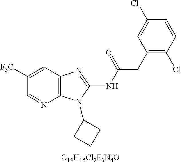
C1([F3C])=CC2=C(N=C1)N(C1CCC1)C(NC(CC1=C(Cl)C=CC(Cl)=C1)=O)=N2.[C19H15Cl2F3N4O]
